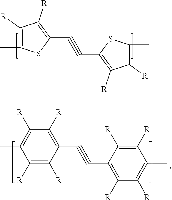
CC1=C([R])C([R])=C(C#CC2=C([R])C([R])=C(C)S2)S1.C1([R])=C([R])C(C#CC2=C([R])C([R])=C(C)C([R])=C2[R])=C([R])C([R])=C1C
